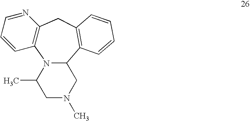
C12=C(CC3=C(C4N1C(C)CN(C)C4)C=CC=C3)N=CC=C2
